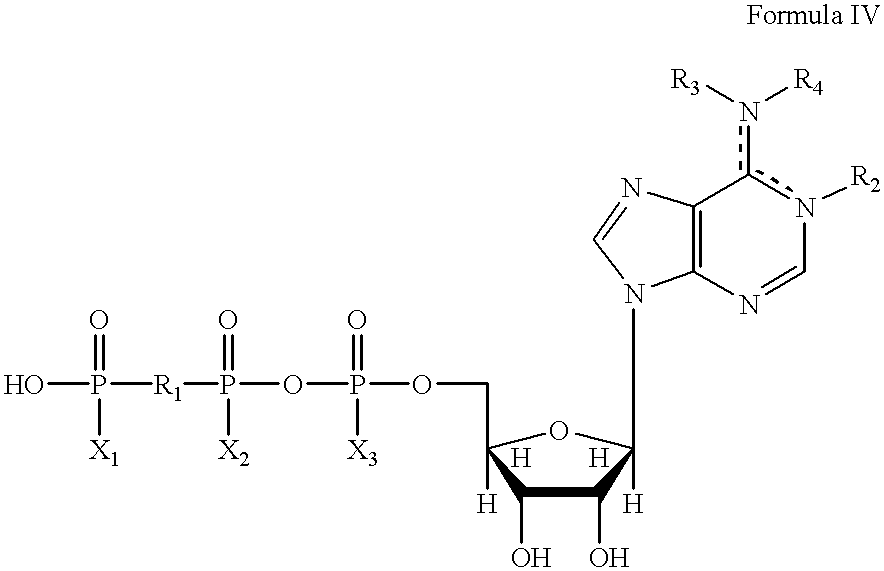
OP([R1]P(OP(OCC1([H])C(O)C(O)C([H])(N2C3=C(c(n([R4])[R3])n([R2])C=N3)N=C2)O1)(=O)[X3])(=O)[X2])(=O)[X1].[H].[H]
